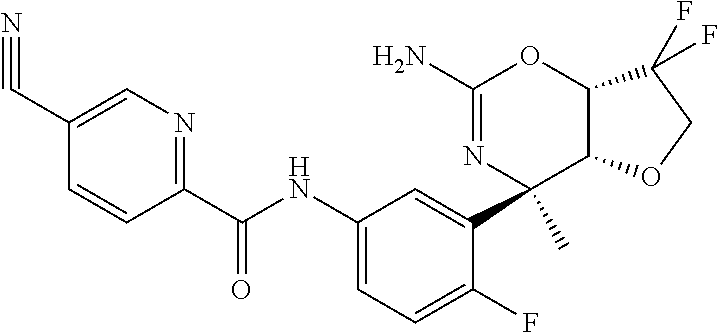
C1(C(NC2=CC=C(F)C(C3(C)C4C(OC(N)=N3)C(F)(F)CO4)=C2)=O)=NC=C(C#N)C=C1
